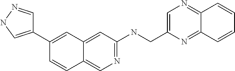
C1=CC2=CN=C(NCC3=CN=C4C(=N3)C=CC=C4)C=C2C=C1C1=CNN=C1
